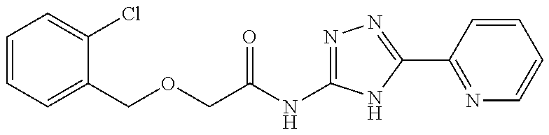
C1=CC=C(COCC(NC2=NN=C(C3=NC=CC=C3)N2)=O)C(Cl)=C1
